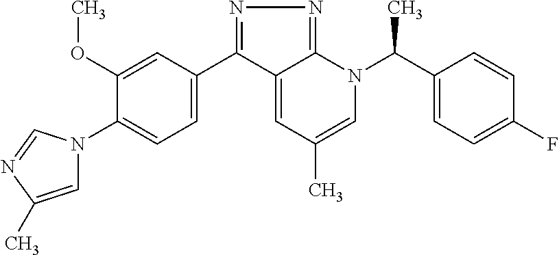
C1(C2=NN=C3C2=CC(C)=CN3C(C2=CC=C(F)C=C2)C)=CC=C(N2C=C(C)N=C2)C(OC)=C1
